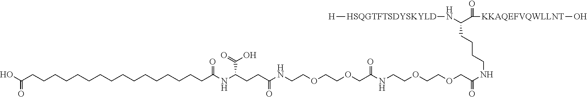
O=C(O)CCCCCCCCCCCCCCCCC(NC(CCC(NCCOCCOCC(NCCOCCOCC(NCCCCC(N[HSQGTFTSDYSKYLD][H])C(=O)[KKAQEFVQWLLNT]O)=O)=O)=O)C(O)=O)=O
